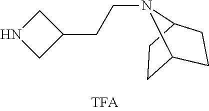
N1CC(CCN2C3CCC2CC3)C1
